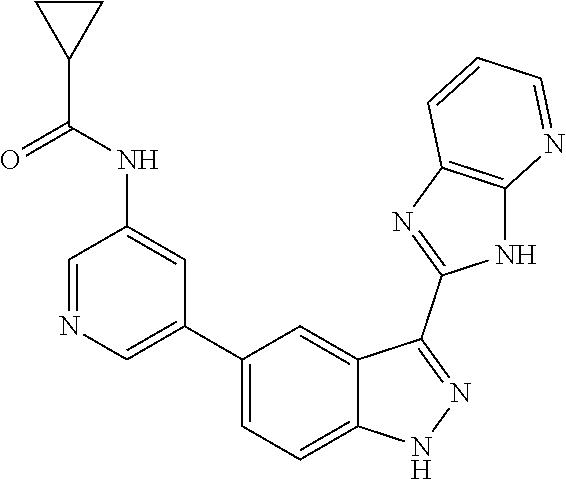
C1=NC=C(C2=CC=C3C(=C2)C(C2=NC4=C(N2)N=CC=C4)=NN3)C=C1NC(C1CC1)=O
